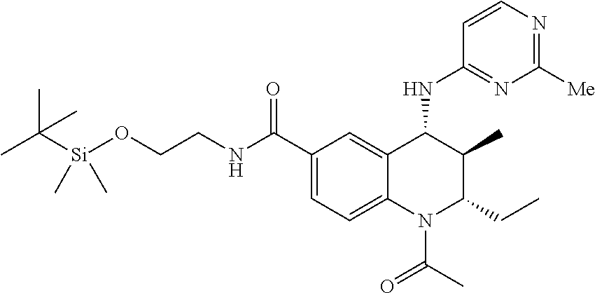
C1(C(=O)NCCO[Si](C(C)(C)C)(C)C)=CC=C2C(=C1)C(NC1=NC([Me])=NC=C1)C(C)C(CC)N2C(C)=O
